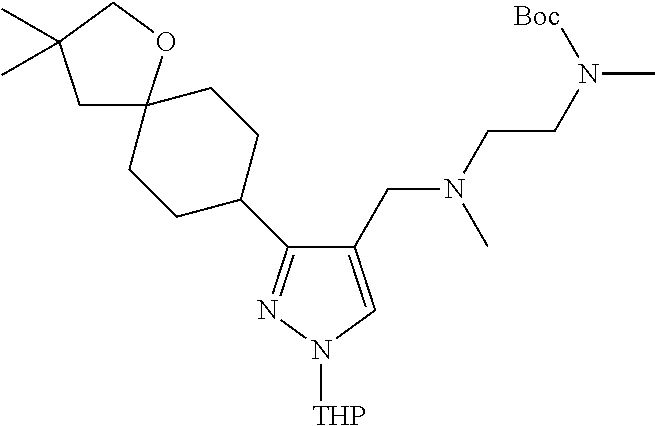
C1(CN(CCN([Boc])C)C)=CN([THP])N=C1C1CCC2(CC1)CC(C)(C)CO2
